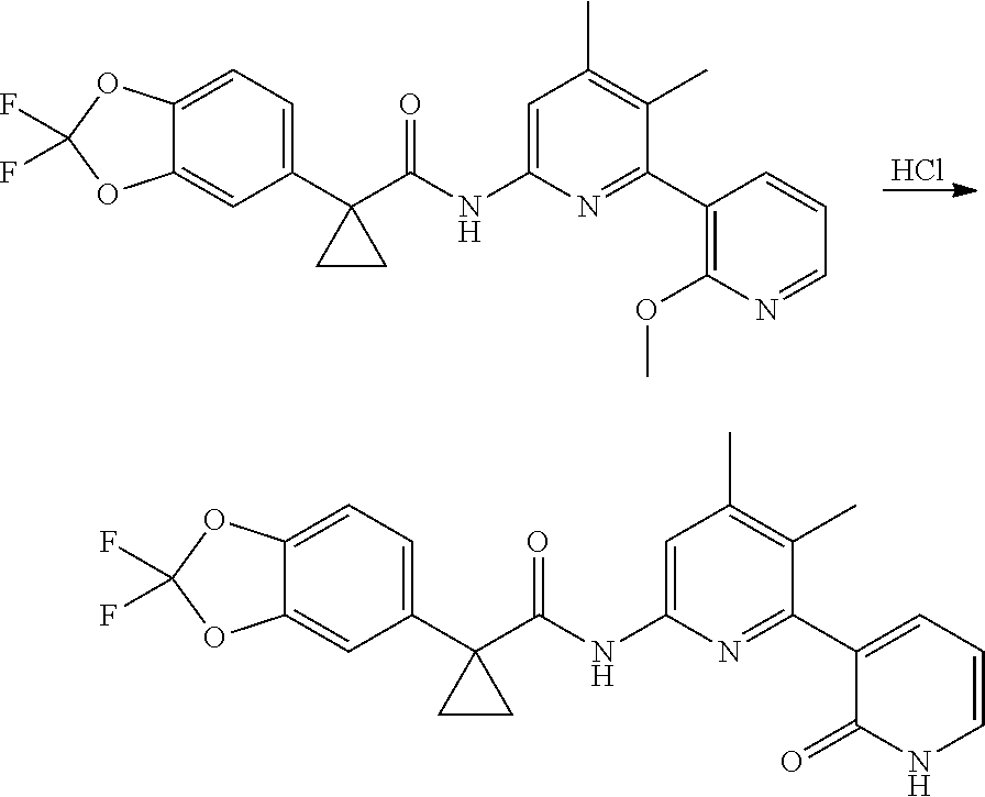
Cl.C1=C2C(=CC(C3(C(NC4=CC(C)=C(C)C(C5=C(OC)N=CC=C5)=N4)=O)CC3)=C1)OC(F)(F)O2.C1=C2C(=CC(C3(C(NC4=CC(C)=C(C)C(C5=CC=CNC5=O)=N4)=O)CC3)=C1)OC(F)(F)O2
